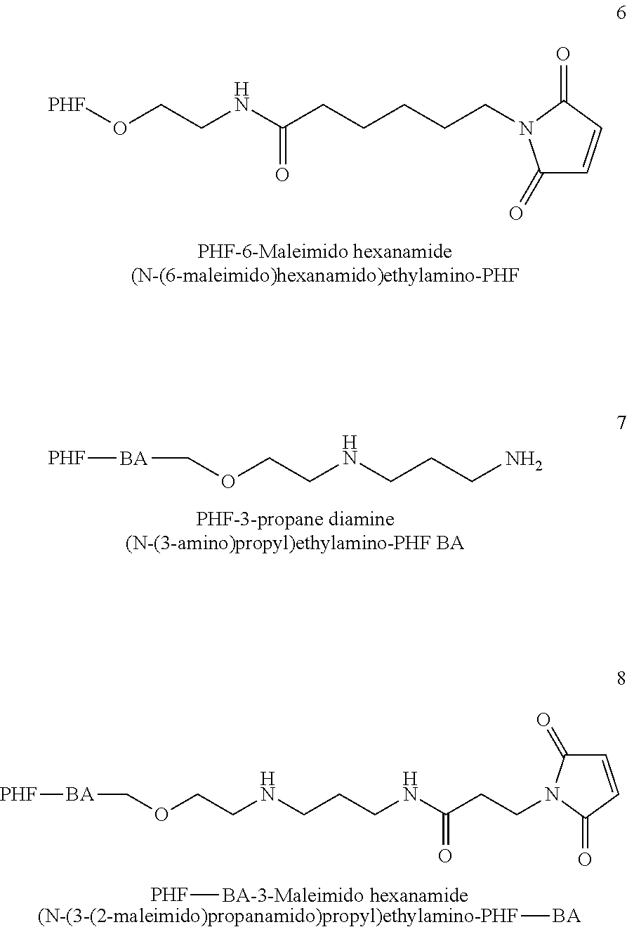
[PHF]OCCNC(CCCCCN1C(=O)C=CC1=O)=O.[PHF][BA]COCCNCCCN.[PHF][BA-3-Maleimido].[(N-(3-(2-maleimido)propanamido)propyl)ethylamino-PHF][BA].[PHF][BA]COCCNCCCNC(=O)CCN1C(=O)C=CC1=O
